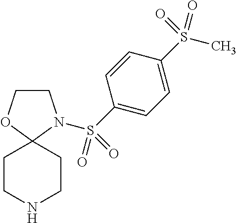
C1COC2(N1S(C1=CC=C(S(C)(=O)=O)C=C1)(=O)=O)CCNCC2
